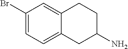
C1(Br)=CC=C2C(=C1)CCC(N)C2
